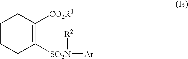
C1CCC([SO2N]([Ar])[R2])=C([CO2R1])C1
